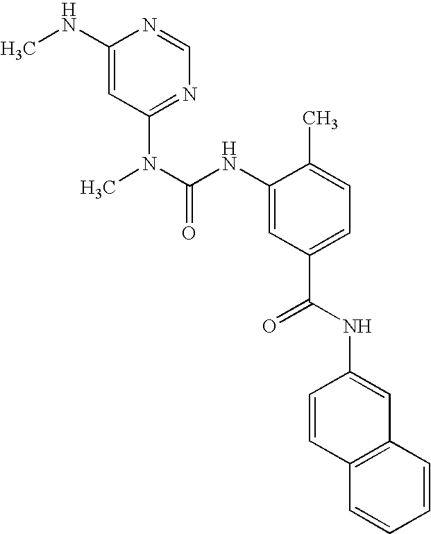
C1(NC)=CC(N(C)C(NC2=CC(C(=O)NC3=CC4=C(C=C3)C=CC=C4)=CC=C2C)=O)=NC=N1
